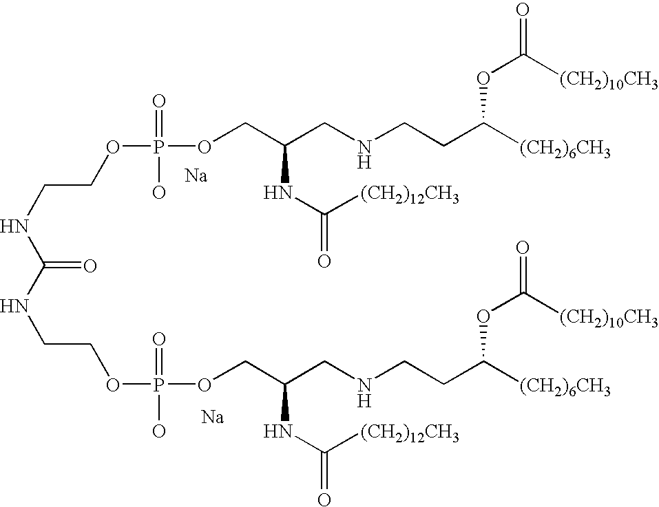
[Na].[Na].N(CCOP(OCC(CNCCC([(CH2)6CH3])OC(=O)[(CH2)10CH3])NC(=O)[(CH2)12CH3])(=O)O)C(=O)NCCOP(O)(=O)OCC(CNCCC([(CH2)6CH3])OC(=O)[(CH2)10CH3])NC(=O)[(CH2)12CH3]
